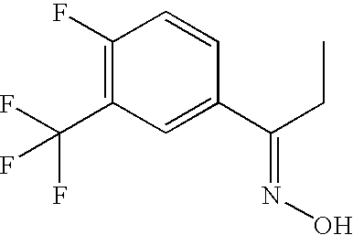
C1(F)=C(C(F)(F)F)C=C(C(CC)=NO)C=C1
